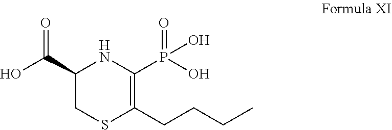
C1(C(O)=O)CSC(CCCC)=C(P(O)(=O)O)N1
